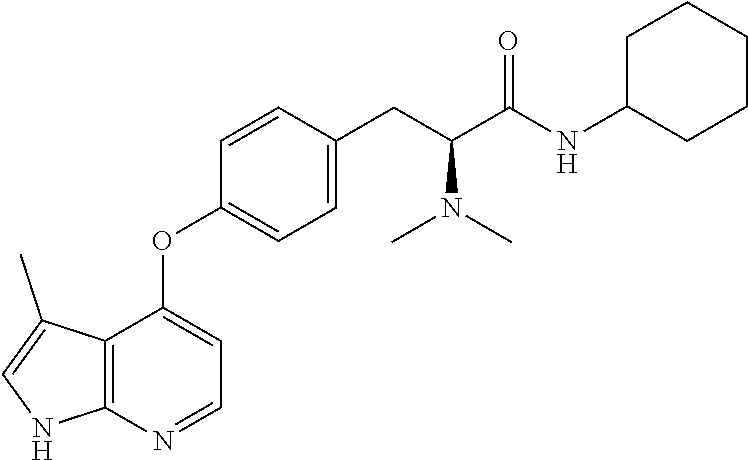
C12=C(N=CC=C1OC1=CC=C(CC(N(C)C)C(NC3CCCCC3)=O)C=C1)NC=C2C
